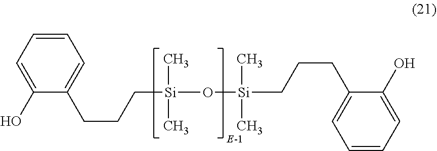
C1=C(O)C(CCC[Si](C)(C)O[Si](C)(C)CCCC2=CC=CC=C2O)=CC=C1
